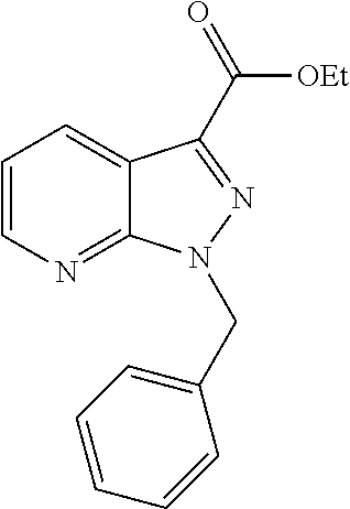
C1=CN=C2C(=C1)C(C([OEt])=O)=NN2CC1=CC=CC=C1
